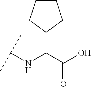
C1(C(C(O)=O)NC(C)C)CCCC1
